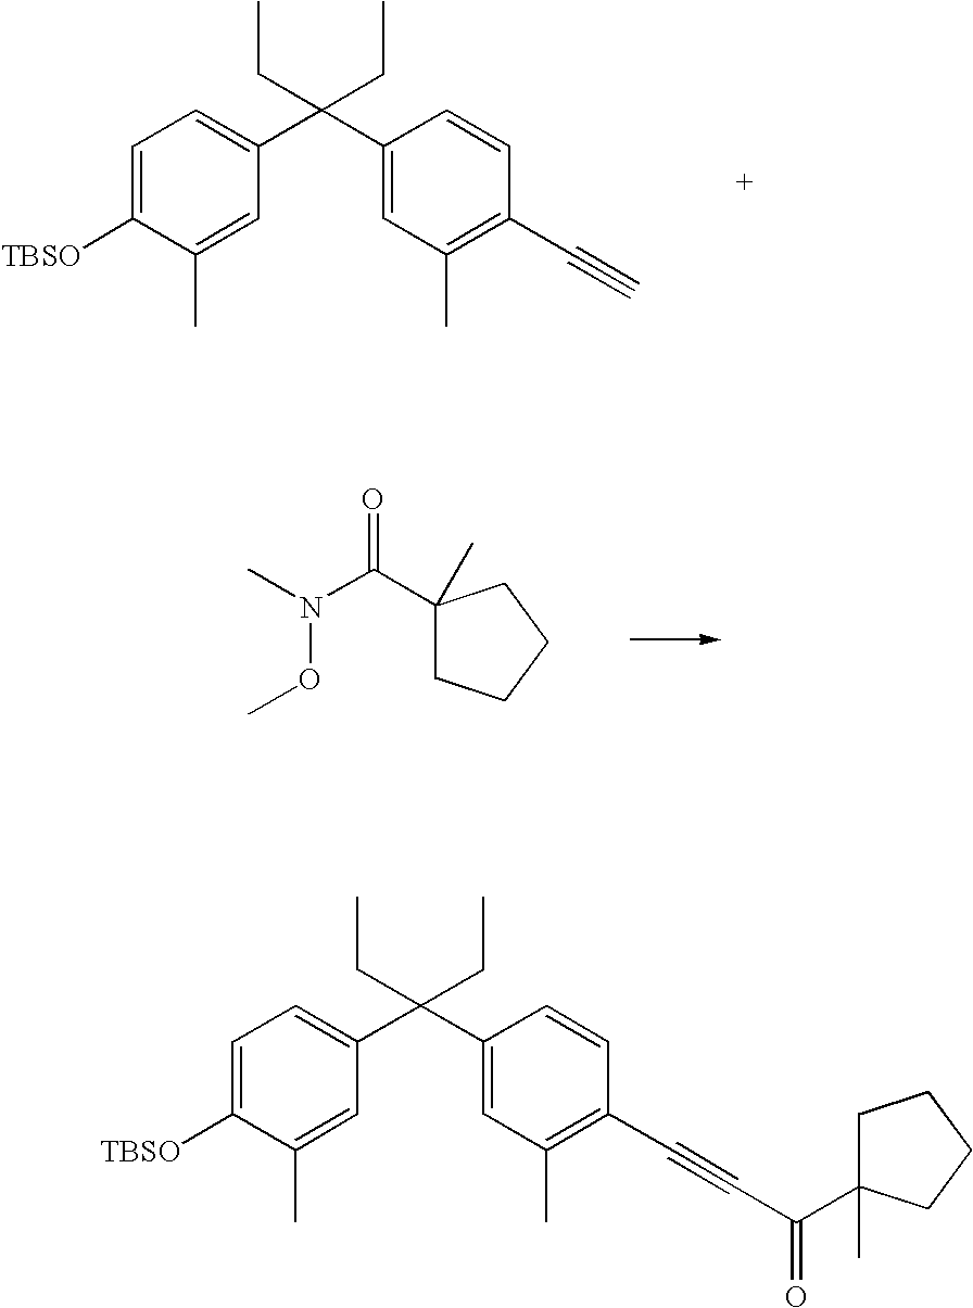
C1(C(N(C)OC)=O)(C)CCCC1.C1=C([TBSO])C(C)=CC(C(C2=CC(C)=C(C#C)C=C2)(CC)CC)=C1.C1=C([TBSO])C(C)=CC(C(C2=CC(C)=C(C#CC(=O)C3(C)CCCC3)C=C2)(CC)CC)=C1
